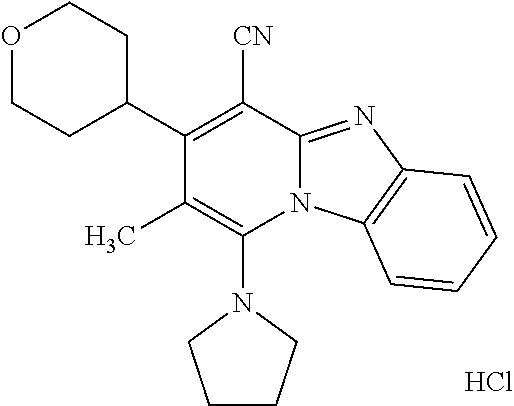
Cl.C1(C)=C(N2CCCC2)N2C(=NC3=C2C=CC=C3)C([CN])=C1C1CCOCC1
